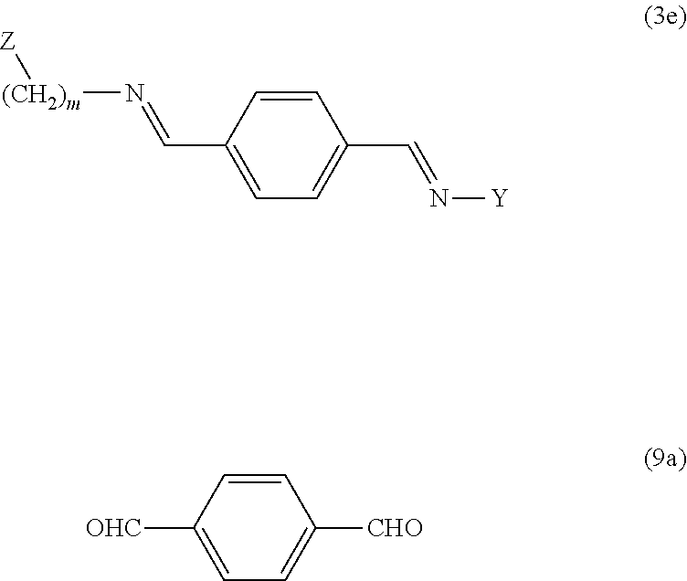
C1=CC(C=N[(CH2)m][Z])=CC=C1C=N[Y].C1=CC([OHC])=CC=C1[CHO]
